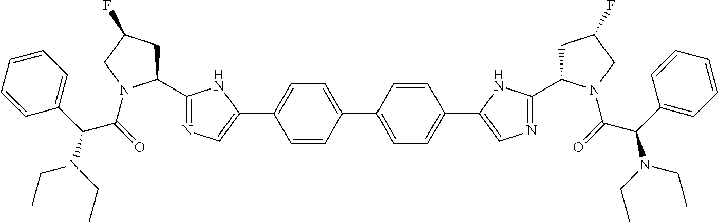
C1=CC(C2=CC=C(C3=CN=C(C4CC(F)CN4C(C(N(CC)CC)C4=CC=CC=C4)=O)N3)C=C2)=CC=C1C1=CN=C(C2CC(F)CN2C(C(C2=CC=CC=C2)N(CC)CC)=O)N1
